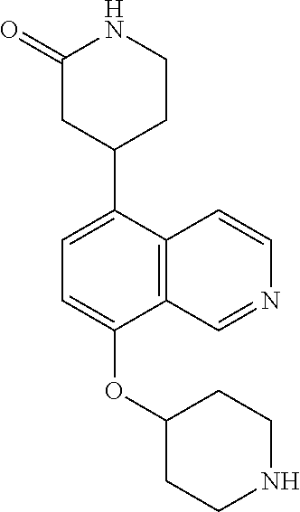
C1=C(C2CC(=O)NCC2)C2=C(C(OC3CCNCC3)=C1)C=NC=C2
